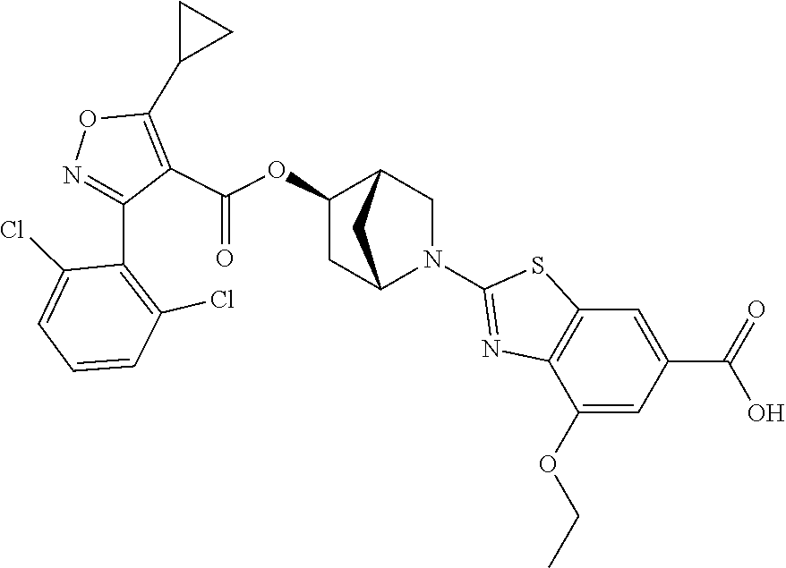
N1=C(C2=C(Cl)C=CC=C2Cl)C(C(OC2CC3N(C4=NC5=C(C=C(C(=O)O)C=C5OCC)S4)CC2C3)=O)=C(C2CC2)O1
